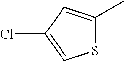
ClC1=CSC(C)=C1
